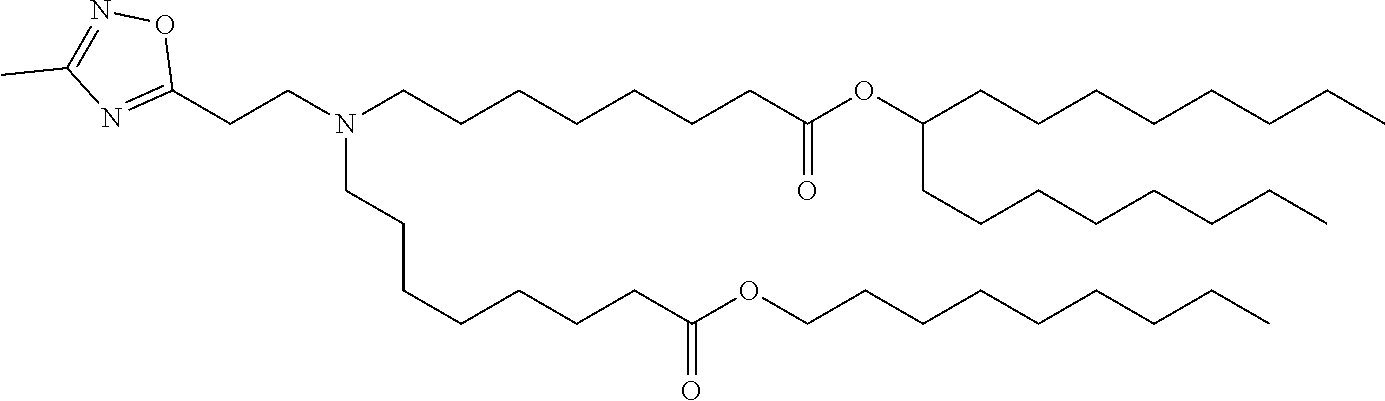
C(CC)CCCCCCOC(CCCCCCCN(CCCCCCCC(=O)OC(CCCCCCCC)CCCCCCCC)CCC1=NC(C)=NO1)=O
